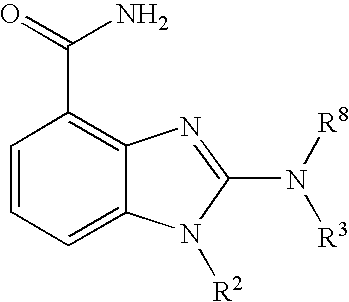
NC(C1=C2C(=CC=C1)N([R2])C(N([R8])[R3])=N2)=O
